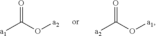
[a1]C(O[a2])=O.[a2]C(O[a1])=O
